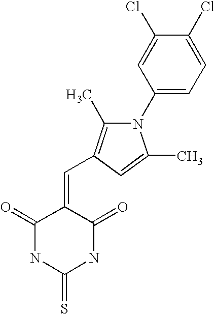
C1(Cl)=CC(N2C(C)=C(C=C3C(=O)NC(=S)NC3=O)C=C2C)=CC=C1Cl
